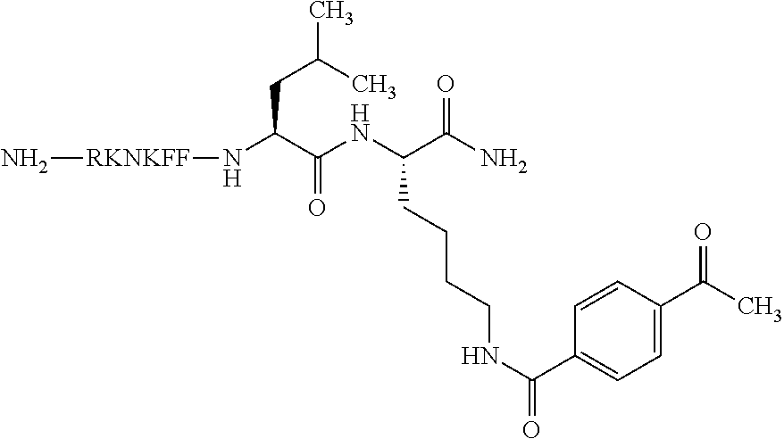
[RKNKFF](NC(C(NC(C(N)=O)CCCCNC(C1=CC=C(C(=O)C)C=C1)=O)=O)CC(C)C)N
